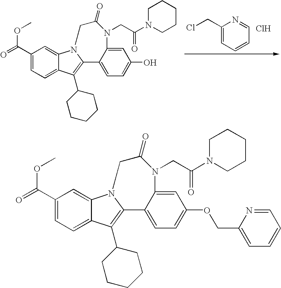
C1(C(=O)OC)=CC=C2C(=C1)N1C(=C2C2CCCCC2)C2=CC=C(O)C=C2N(CC(N2CCCCC2)=O)C(=O)C1.C1=C(CCl)N=CC=C1.Cl.C1(C(=O)OC)=CC=C2C(=C1)N1C(=C2C2CCCCC2)C2=CC=C(OCC3=CC=CC=N3)C=C2N(CC(N2CCCCC2)=O)C(=O)C1
